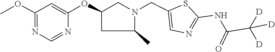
C1=C(OC2CC(C)N(CC3=CN=C(NC(C([D])([D])[D])=O)S3)C2)N=CN=C1OC
